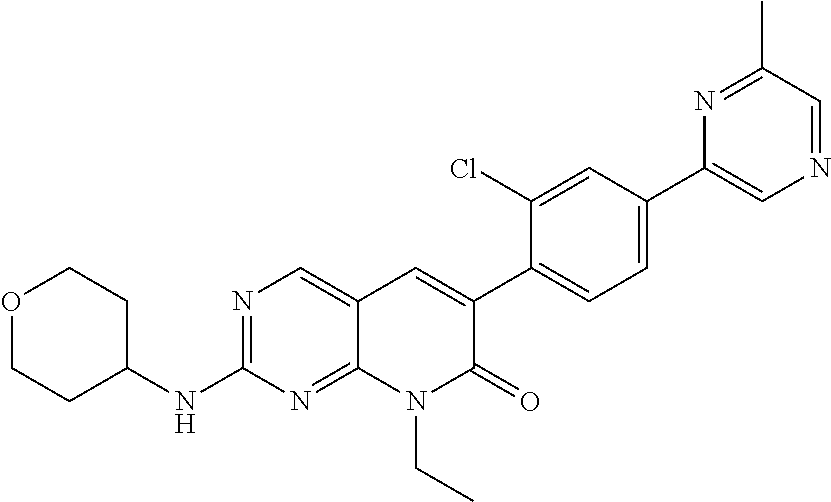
N1=C(C)C=NC=C1C1=CC=C(C2=CC3=CN=C(NC4CCOCC4)N=C3N(CC)C2=O)C(Cl)=C1
